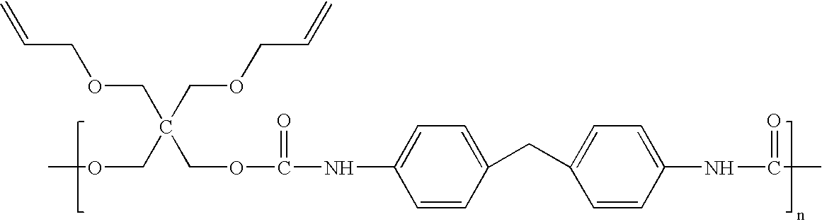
C=CCOCC(COCC=C)(COC)COC(=O)NC1=CC=C(CC2=CC=C(NC(=O)C)C=C2)C=C1
